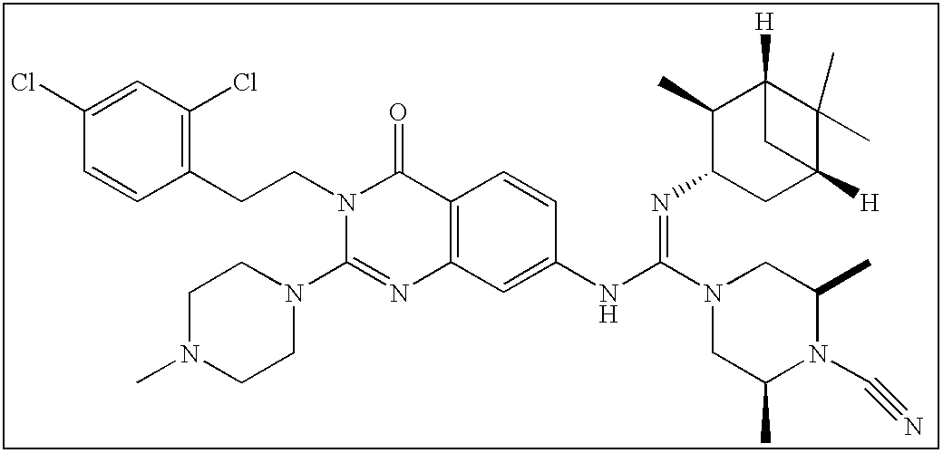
C1(Cl)=CC(Cl)=C(CCN2C(N3CCN(C)CC3)=NC3=C(C2=O)C=CC(NC(=NC2CC4([H])C(C)(C)C([H])(C2C)C4)N2CC(C)N(C#N)C(C)C2)=C3)C=C1
